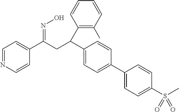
C1=NC=CC(C(CC(C2=CC=C(C3=CC=C(S(C)(=O)=O)C=C3)C=C2)C2=C(C)C=CC=C2)=NO)=C1
